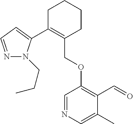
C1C(C2=CC=NN2CCC)=C(COC2=C(C=O)C(C)=CN=C2)CCC1
